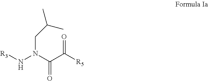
[R3]NN(C(C([R5])=O)=O)CC(C)C
